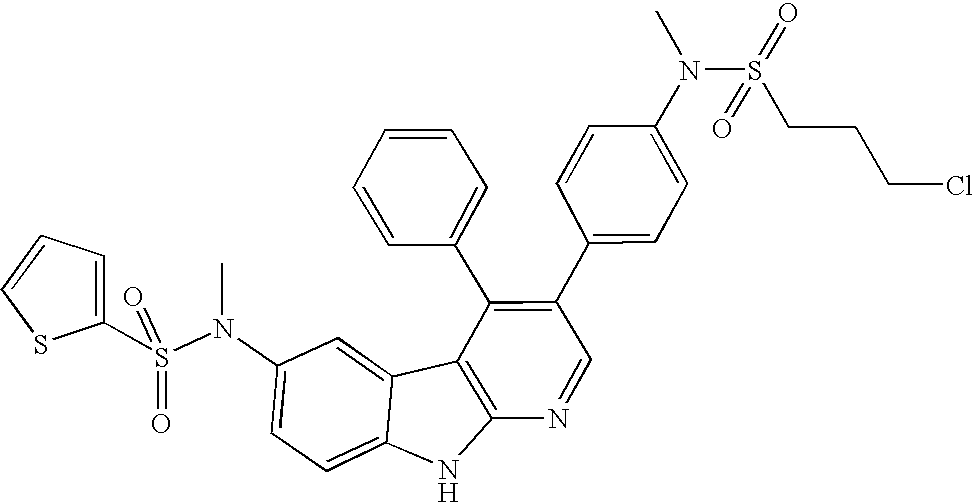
O=S(C1=CC=CS1)(=O)N(C1=CC=C2C(=C1)C1=C(N2)N=CC(C2=CC=C(N(S(CCCCl)(=O)=O)C)C=C2)=C1C1=CC=CC=C1)C
